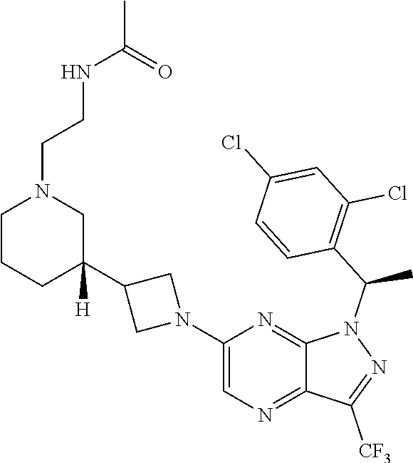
C1(N2CC(C3([H])CN(CCNC(=O)C)CCC3)C2)=CN=C2C(=N1)N(C(C1=C(Cl)C=C(Cl)C=C1)C)N=C2[CF3]
